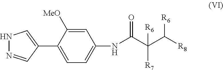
N1N=CC(C2=CC=C(NC(C([R7])([R6])C([R6])[R8])=O)C=C2[MeO])=C1
